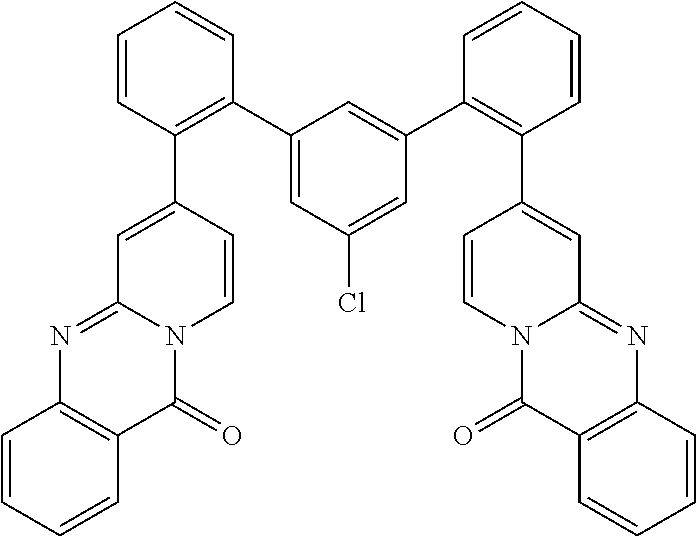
C1(C2=C(C3=CC4=NC5=C(C(=O)N4C=C3)C=CC=C5)C=CC=C2)=CC(Cl)=CC(C2=C(C3=CC4=NC5=C(C(=O)N4C=C3)C=CC=C5)C=CC=C2)=C1
